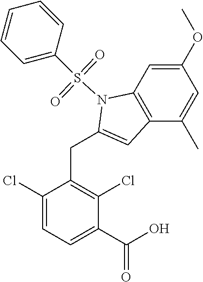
C1(Cl)=CC=C(C(O)=O)C(Cl)=C1CC1=CC2=C(N1S(C1=CC=CC=C1)(=O)=O)C=C(OC)C=C2C
